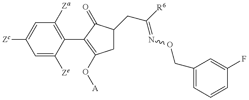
C1=C([Ze])C(C2=C(O[A])CC(CC(=NOCC3=CC=CC(F)=C3)[R6])C2=O)=C([Za])C=C1[Zc]
